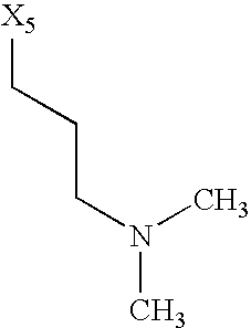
[X5]CCCN(C)C
